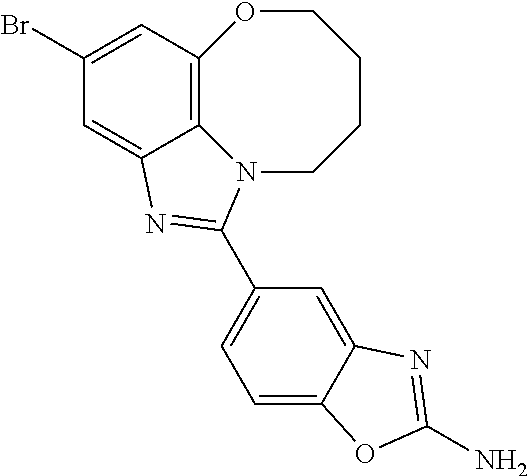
C1(Br)=CC2=C3C(=C1)N=C(C1=CC=C4C(=C1)N=C(N)O4)N3CCCCO2
